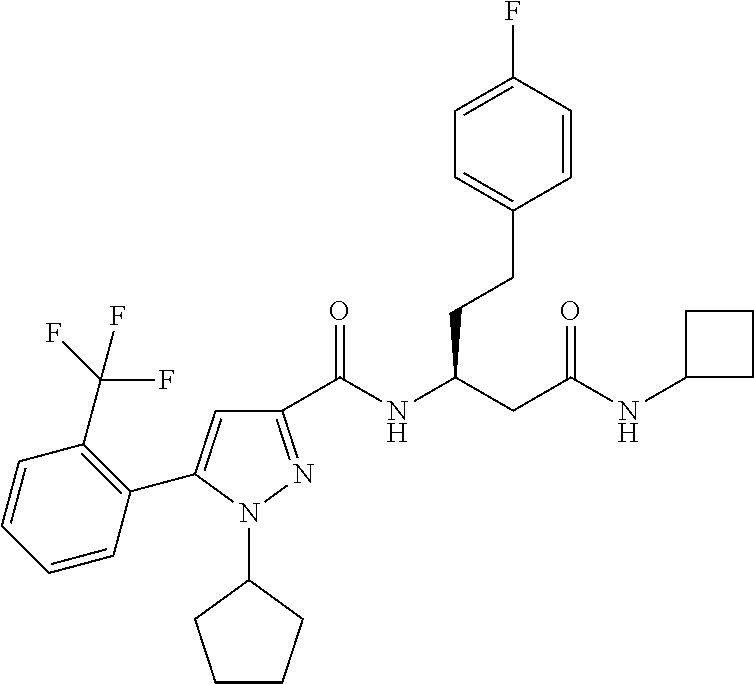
C1(C(NC(CC(NC2CCC2)=O)CCC2=CC=C(F)C=C2)=O)=NN(C2CCCC2)C(C2=C(C(F)(F)F)C=CC=C2)=C1
